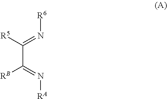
C(C(=N[RA])[RB])([R5])=N[R6]
